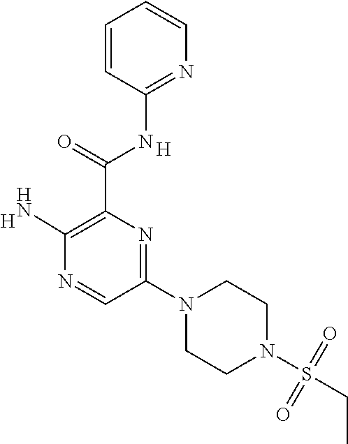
C(C1=C(N)N=CC(N2CCN(S(CC)(=O)=O)CC2)=N1)(=O)NC1=NC=CC=C1.[H].[H]
